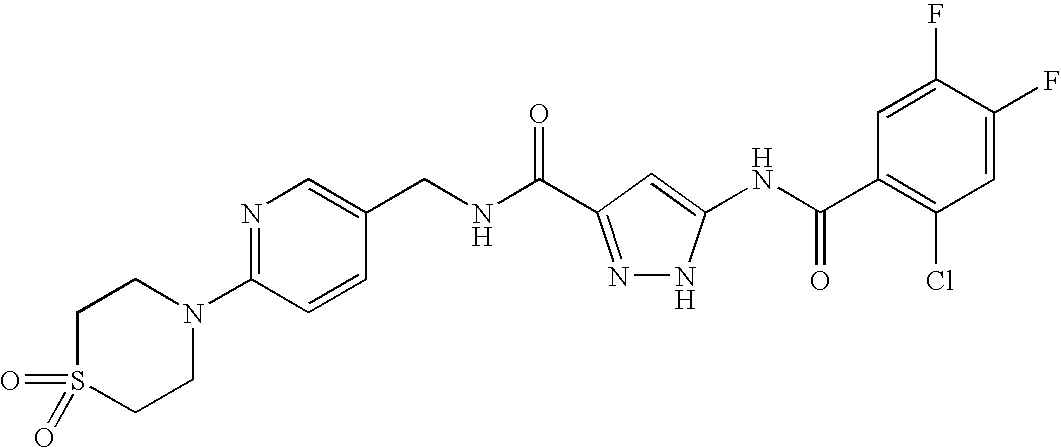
C1(CNC(=O)C2=NNC(NC(C3=C(Cl)C=C(F)C(F)=C3)=O)=C2)=CN=C(N2CCS(=O)(=O)CC2)C=C1
